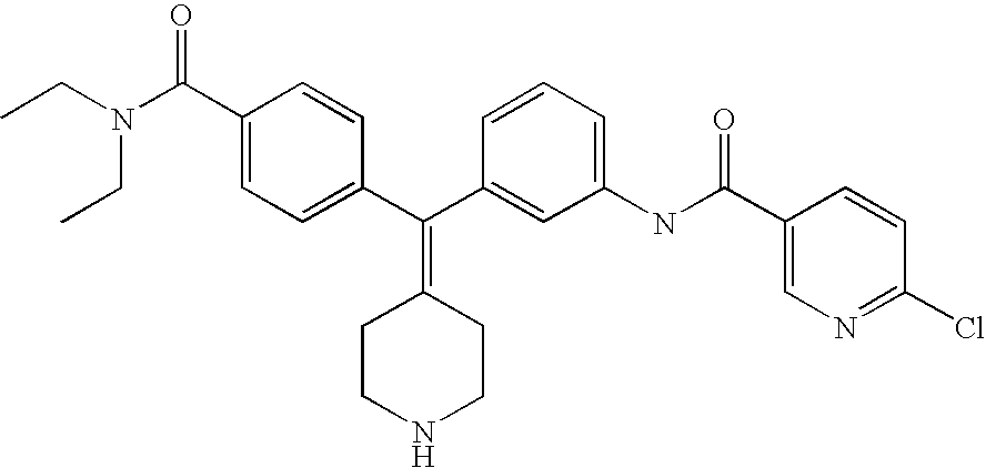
CCN(CC)C(C1=CC=C(C(C2=CC(NC(C3=CN=C(Cl)C=C3)=O)=CC=C2)=C2CCNCC2)C=C1)=O
